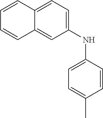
C12=CC(NC3=CC=C(C)C=C3)=CC=C1C=CC=C2
